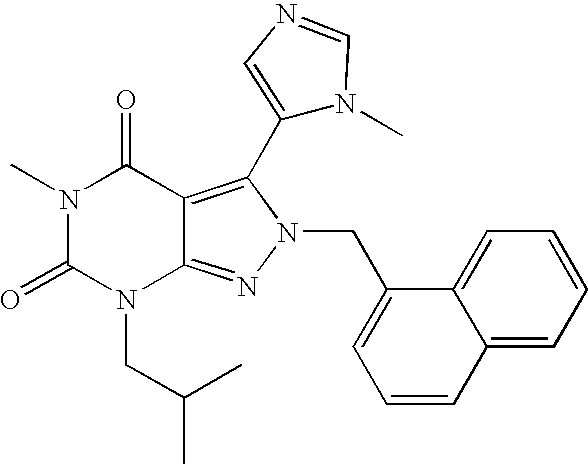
N1(C)C(=O)N(CC(C)C)C2=NN(CC3=CC=CC4=CC=CC=C34)C(C3=CN=CN3C)=C2C1=O
